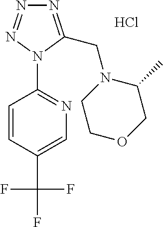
N1=NN(C2=NC=C(C(F)(F)F)C=C2)C(CN2C(C)COCC2)=N1.Cl
